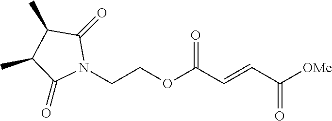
C(COC(C=CC([OMe])=O)=O)N1C(=O)C(C)C(C)C1=O
